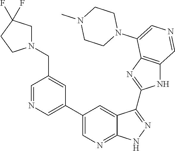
C1=NC=C(C2=CN=C3C(=C2)C(C2=NC4=C(N2)C=NC=C4N2CCN(C)CC2)=NN3)C=C1CN1CC(F)(F)CC1
